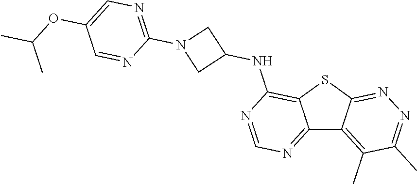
C12=NC=NC(NC3CN(C4=NC=C(OC(C)C)C=N4)C3)=C1SC1=NN=C(C)C(C)=C21
